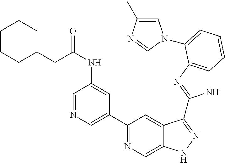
C1(C2=NC=C3C(=C2)C(C2=NC4=C(N2)C=CC=C4N2C=C(C)N=C2)=NN3)=CN=CC(NC(=O)CC2CCCCC2)=C1
